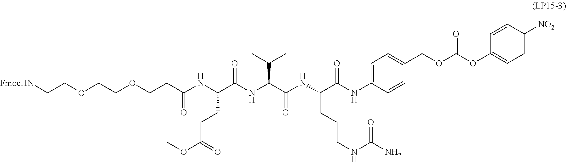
C(C(NC(C(NC(C(NC(C(NC1=CC=C(COC(OC2=CC=C([NO2])C=C2)=O)C=C1)=O)CCCNC(N)=O)=O)C(C)C)=O)CCC(OC)=O)=O)COCCOCC[FmocHN]
